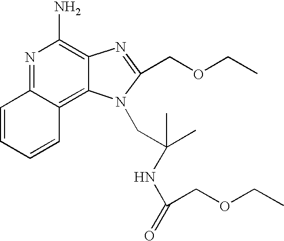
N1=C2C(=C3C(=C1N)N=C(COCC)N3CC(C)(C)NC(COCC)=O)C=CC=C2
